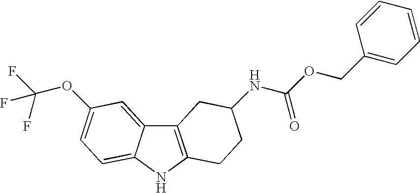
C12=C(NC3=CC=C(OC(F)(F)F)C=C13)CCC(NC(OCC1=CC=CC=C1)=O)C2
